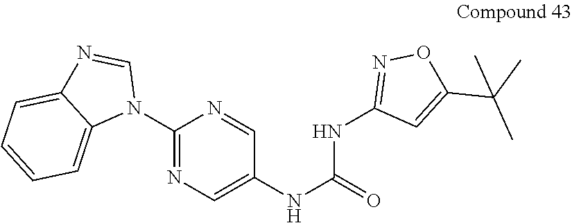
C1(N2C=NC3=CC=CC=C23)=NC=C(NC(=O)NC2=NOC(C(C)(C)C)=C2)C=N1
